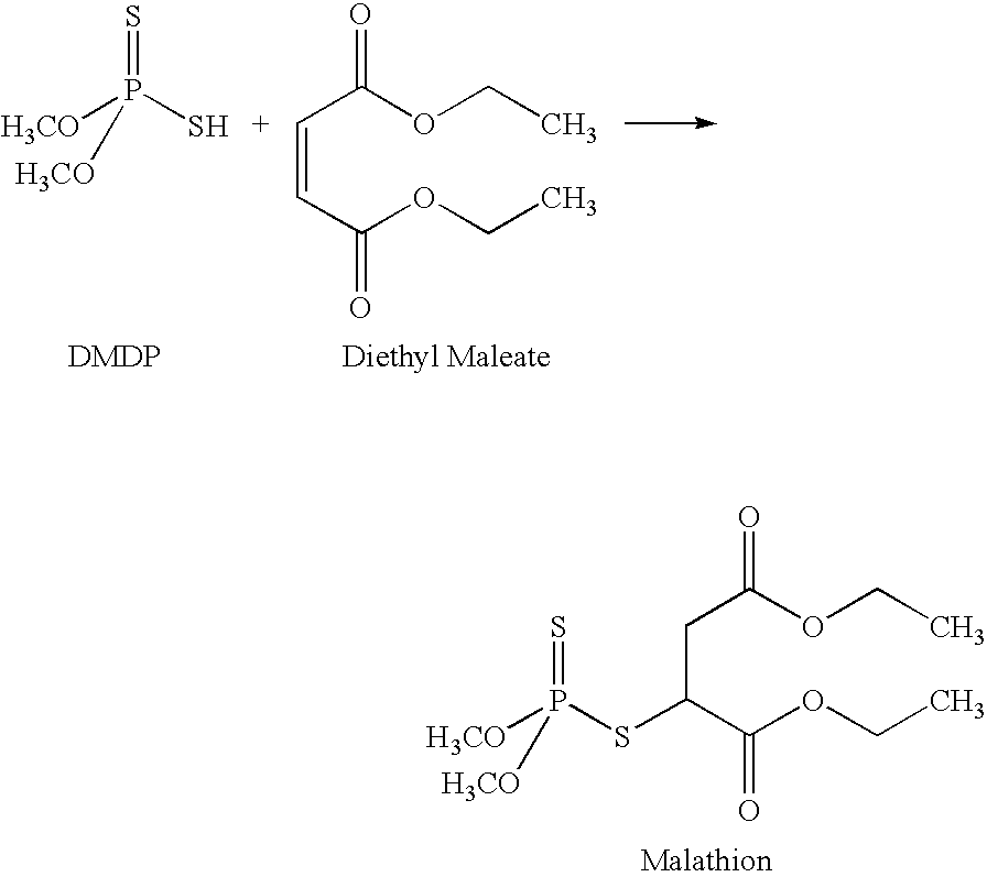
P([H3CO])(S)(=S)[H3CO].C(=CC(OCC)=O)C(OCC)=O.C(C(OCC)=O)C(C(OCC)=O)SP([H3CO])(=S)[H3CO]
